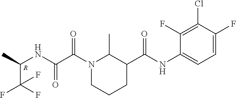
[R].C1([N H]C(=O)C2CCCN(C(C(NC(C)C(F)(F)F)=O)=O)C2C)=CC=C(F)C(Cl)=C1F
